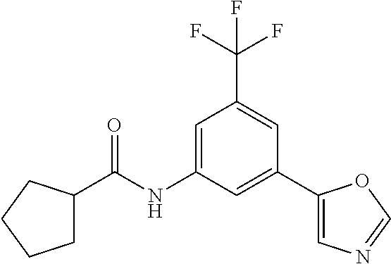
C1=C(NC(C2CCCC2)=O)C=C(C2=CN=CO2)C=C1C(F)(F)F
